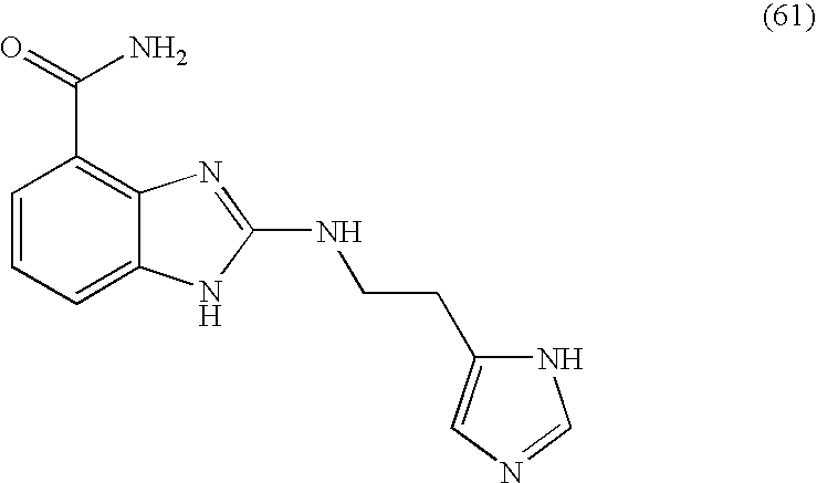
C1=CC=C2C(=C1C(=O)N)N=C(NCCC1=CN=CN1)N2
